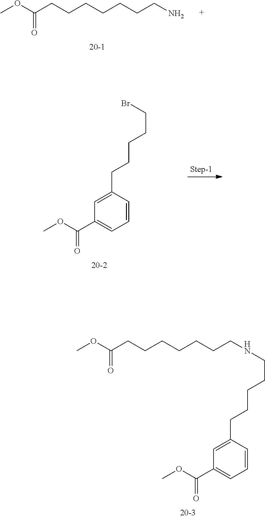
COC(CCCCCCCN)=O.COC(C1=CC=CC(CCCCCBr)=C1)=O.COC(CCCCCCCNCCCCCC1=CC(C(=O)OC)=CC=C1)=O
